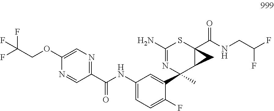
C1(C(NC2=CC=C(F)C(C3(C)C4C(C(=O)NCC(F)F)(SC(N)=N3)C4)=C2)=O)=NC=C(OCC(F)(F)F)N=C1
